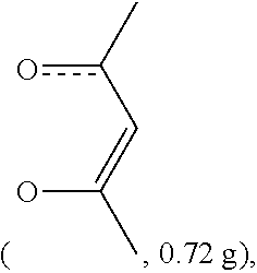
oc(C)C=C(C)O
